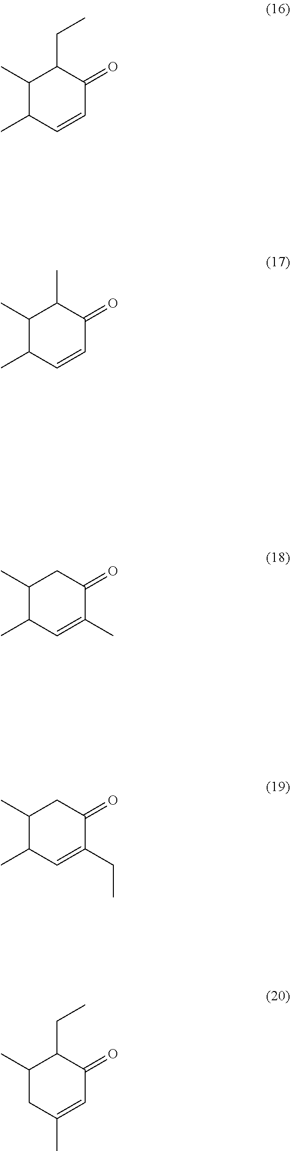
C1(C)C(C)C=CC(=O)C1CC.C1(C)C(C)C=CC(=O)C1C.C1(C)C(C)C=C(C)C(=O)C1.C1(C)C(C)C=C(CC)C(=O)C1.C1(C)CC(C)=CC(=O)C1CC
